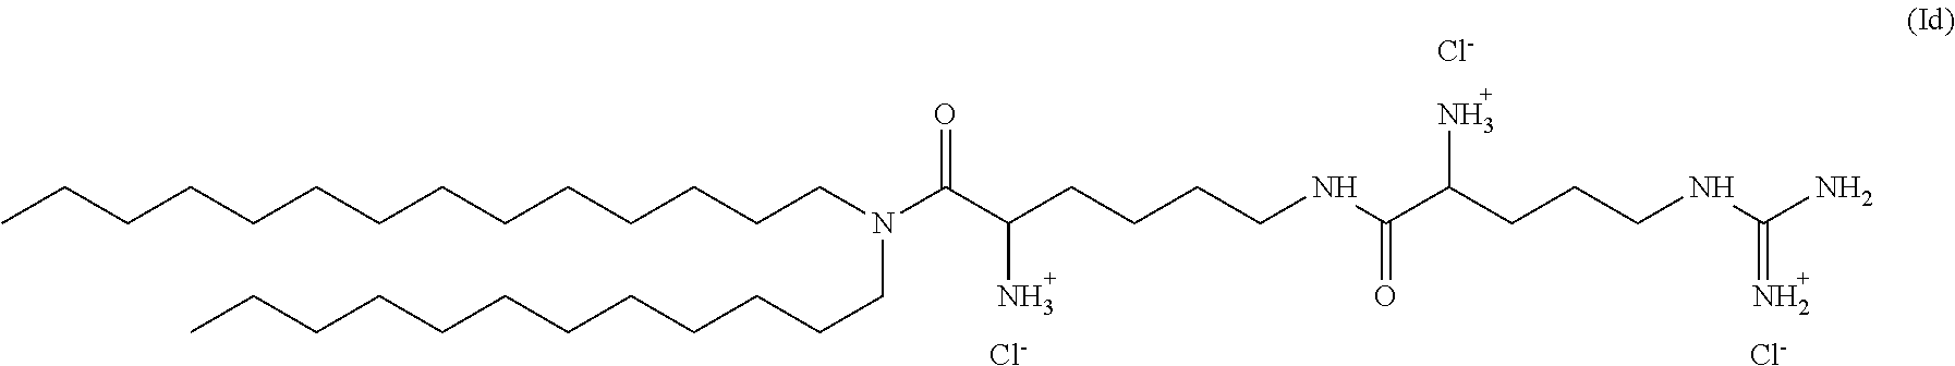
[Cl-].[Cl-].[Cl-].CCCCCCCCCCCCCCN(C(C(CCCCNC(C(CCCNC(N)=N)N)=O)N)=O)CCCCCCCCCCCC
